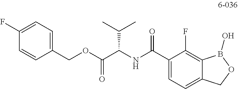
C1(COC(C(NC(C2=CC=C3C(=C2F)B(O)OC3)=O)C(C)C)=O)=CC=C(F)C=C1
